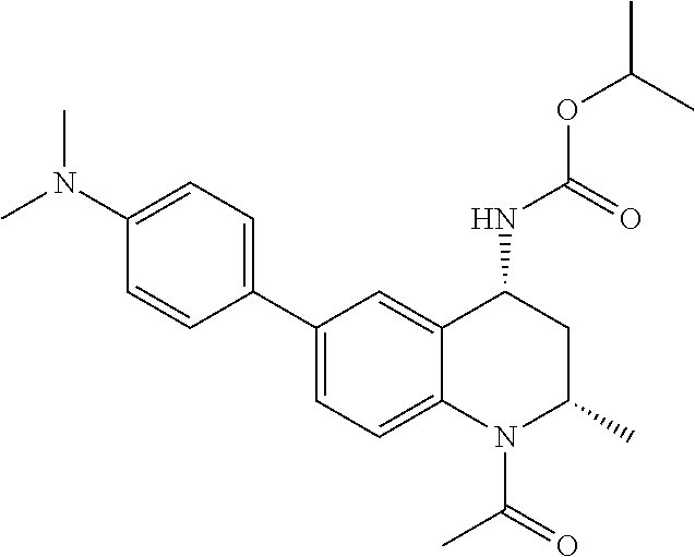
C(OC(C)C)(=O)NC1CC(C)N(C(C)=O)C2=CC=C(C3=CC=C(N(C)C)C=C3)C=C12
